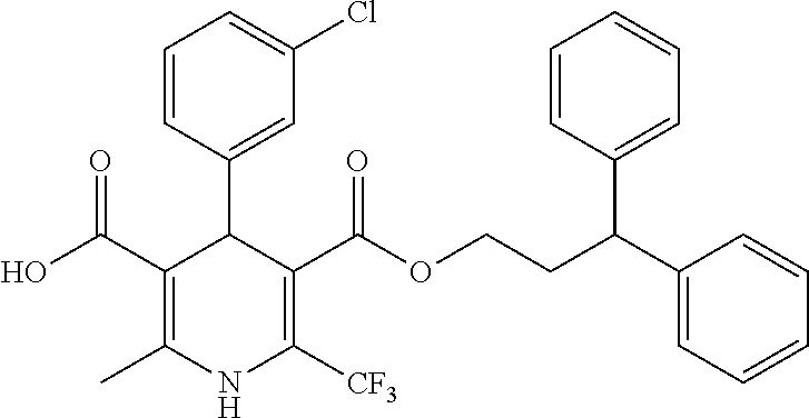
C1=CC(C2C(C(O)=O)=C(C)NC([CF3])=C2C(OCCC(C2=CC=CC=C2)C2=CC=CC=C2)=O)=CC(Cl)=C1
